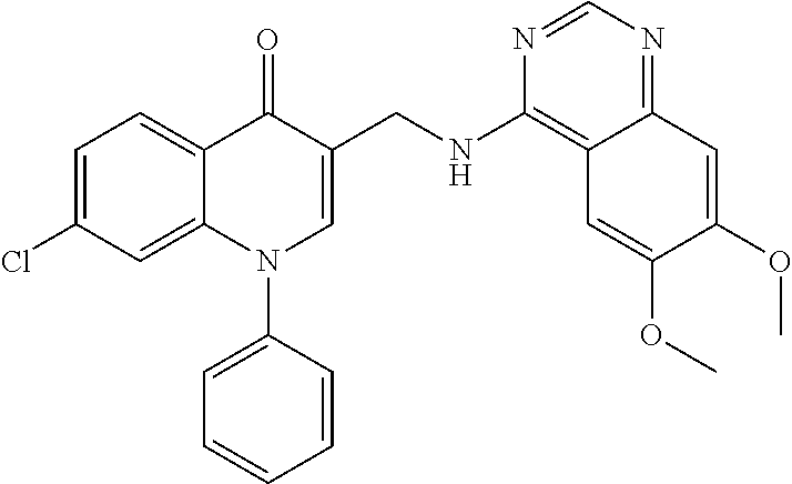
C1=C(Cl)C=C2C(=C1)C(=O)C(CNC1=C3C(=NC=N1)C=C(OC)C(OC)=C3)=CN2C1=CC=CC=C1
